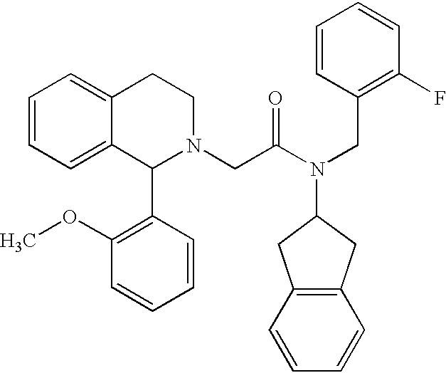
C1=CC=C2C(=C1)CCN(CC(N(CC1=C(F)C=CC=C1)C1CC3=C(C1)C=CC=C3)=O)C2C1=C(OC)C=CC=C1
